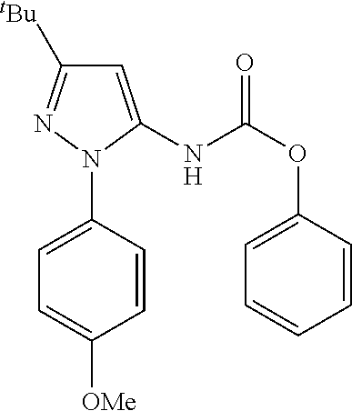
C1=C(NC(OC2=CC=CC=C2)=O)N(C2=CC=C([OMe])C=C2)N=C1[tBu]
